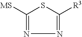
[MS]C1=NN=C([R3])S1
